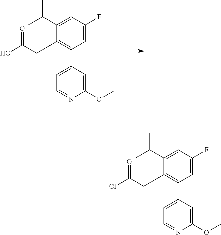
C1=C(F)C=C(C(C)C)C(CC(O)=O)=C1C1=CC=NC(OC)=C1.C1=C(F)C=C(C(C)C)C(CC(Cl)=O)=C1C1=CC=NC(OC)=C1
